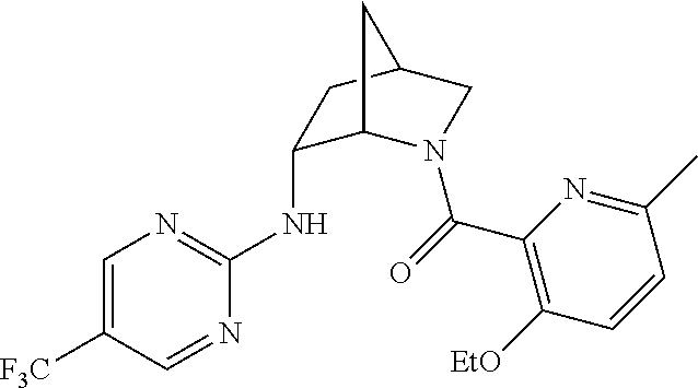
C1=C([F3C])C=NC(NC2C3N(C(=O)C4=C([EtO])C=CC(C)=N4)CC(C2)C3)=N1
